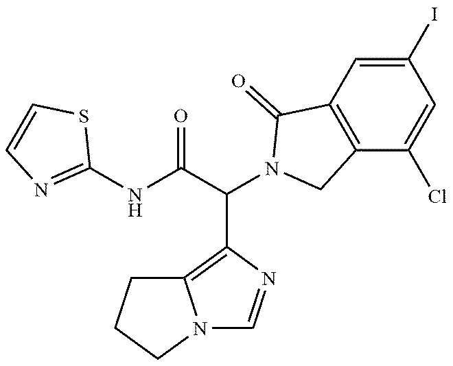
C12=C(C(Cl)=CC(I)=C1)CN(C(C(NC1=NC=CS1)=O)C1=C3N(C=N1)CCC3)C2=O
